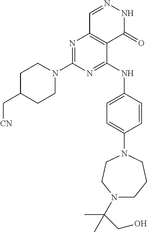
N1=C(N2CCC(C[CN])CC2)N=C(NC2=CC=C(N3CCN(C(C)(C)CO)CCC3)C=C2)C2=C1C=NNC2=O
